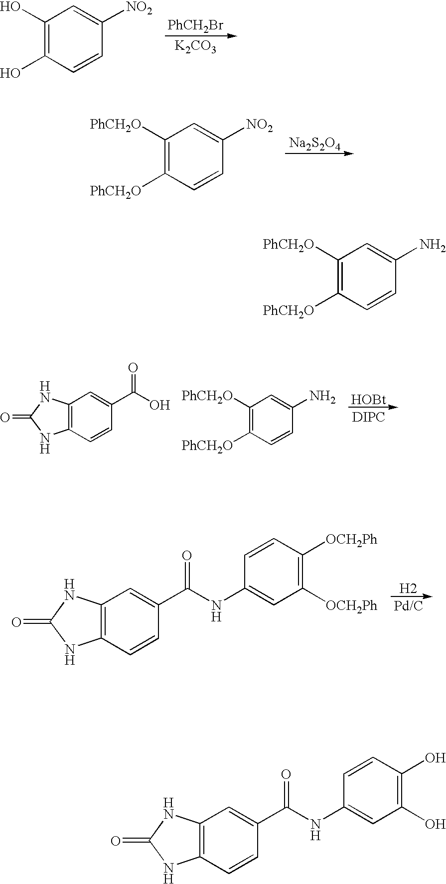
C1(O)=C(O)C=CC([NO2])=C1.[PhCH2Br].[K2CO3].C1([PhCH2O])=C([PhCH2O])C=CC([NO2])=C1.[Na2S2O4].C12=C(C=CC(C(O)=O)=C1)NC(=O)N2.C1([PhCH2O])=C([PhCH2O])C=CC(N)=C1.[HOBt].[DIPC].C12=C(C=CC(C(=O)NC3=CC([OCH2Ph])=C([OCH2Ph])C=C3)=C1)NC(=O)N2.[H2].[Pd/C].C1([PhCH2O])=C([PhCH2O])C=CC(N)=C1.C12=C(C=CC(C(=O)NC3=CC(O)=C(O)C=C3)=C1)NC(=O)N2
